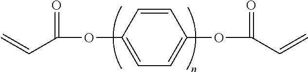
C1(OC(C=C)=O)=CC=C(OC(C=C)=O)C=C1
